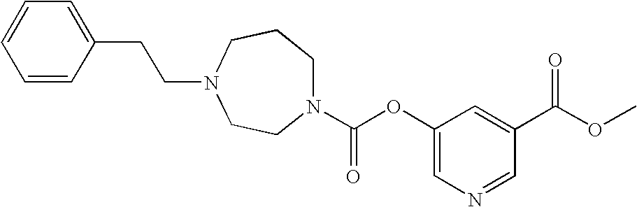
C1=CC(CCN2CCCN(C(OC3=CN=CC(C(OC)=O)=C3)=O)CC2)=CC=C1
